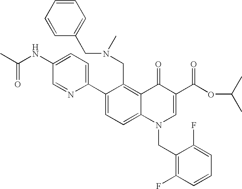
C1(C2=CC=C(NC(C)=O)C=N2)=CC=C2C(=C1CN(C)CC1=CC=CC=C1)C(=O)C(C(OC(C)C)=O)=CN2CC1=C(F)C=CC=C1F
